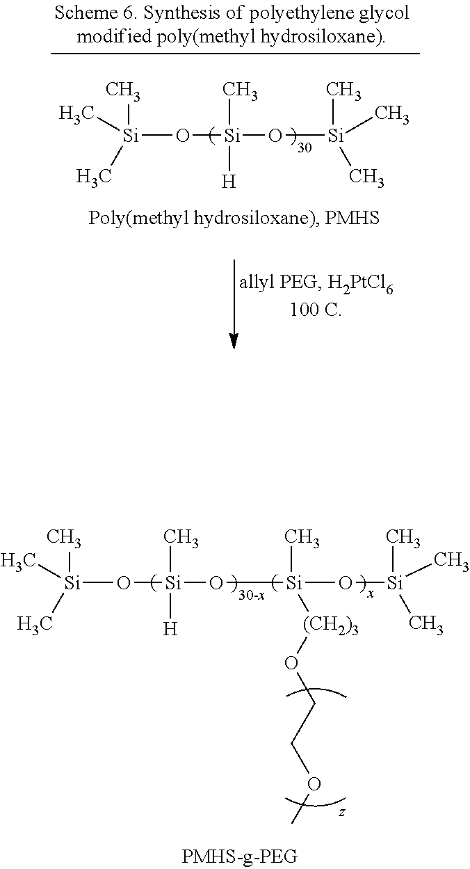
[Si](O[Si](O[Si](O[Si](C)(C)C)(C)[(CH2)3]OCCOC)(C)[H])(C)(C)C.[Si](O[Si](O[Si](C)(C)C)(C)[H])(C)(C)C
